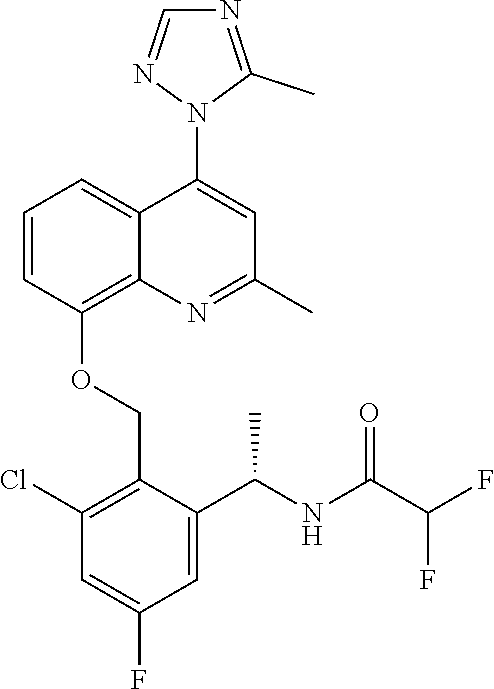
C1=CC(OCC2=C(Cl)C=C(F)C=C2C(NC(C(F)F)=O)C)=C2C(=C1)C(N1C(C)=NC=N1)=CC(C)=N2
